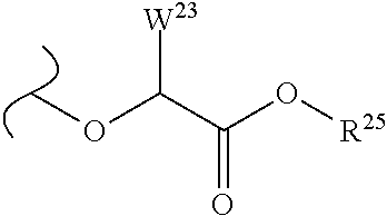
COC(C(O[R25])=O)[W23]
